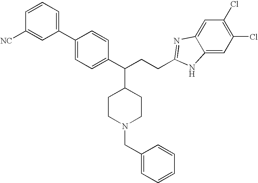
C1=CC=C(C2=CC=C(C(CCC3=NC4=CC(Cl)=C(Cl)C=C4N3)C3CCN(CC4=CC=CC=C4)CC3)C=C2)C=C1[NC]
